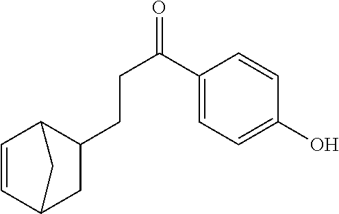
C1=CC2CC(CCC(=O)C3=CC=C(O)C=C3)C1C2
